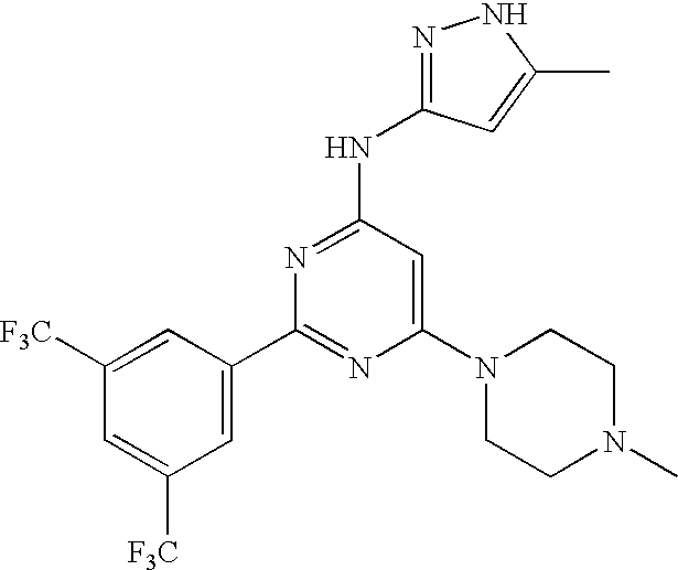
C1=C(C2=NC(N3CCN(C)CC3)=CC(NC3=NNC(C)=C3)=N2)C=C([F3C])C=C1[F3C]
